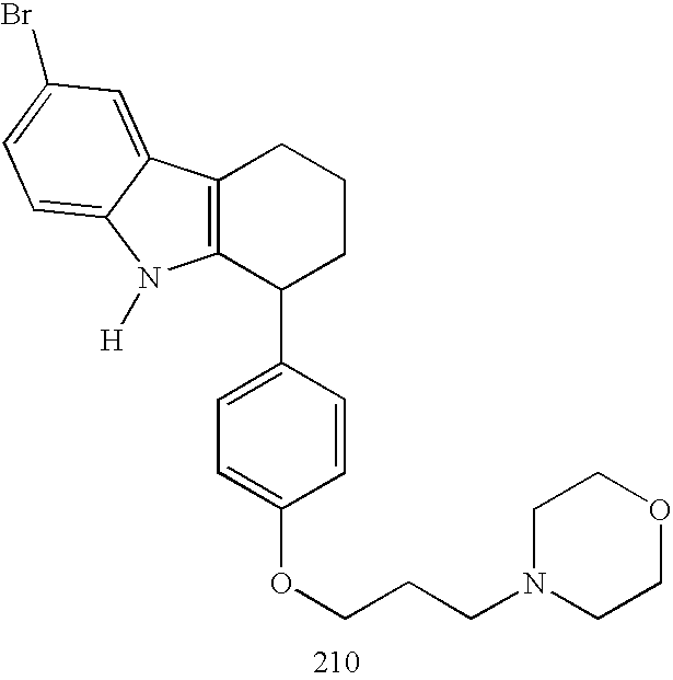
C12=C(C(C3=CC=C(OCCCN4CCOCC4)C=C3)CCC1)N([H])C1=CC=C(Br)C=C21
